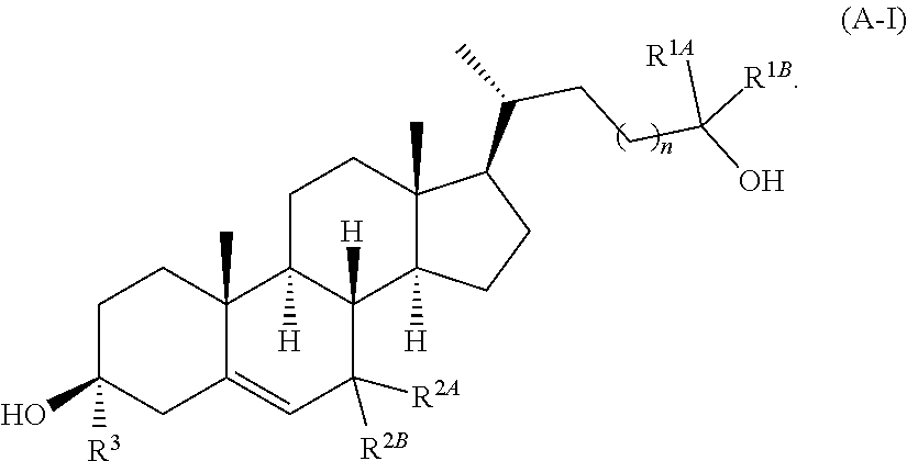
C12=CC([R2A])([R2B])C3([H])C([H])(C1(C)CCC(O)([R3])C2)CCC1(C)C(C(CCC([R1B])(O)[R1A])C)CCC13[H]
